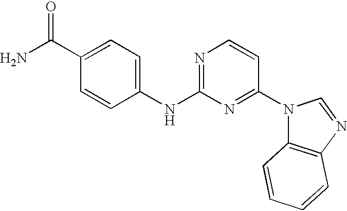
C1(NC2=NC=CC(N3C4=C(N=C3)C=CC=C4)=N2)=CC=C(C(N)=O)C=C1
